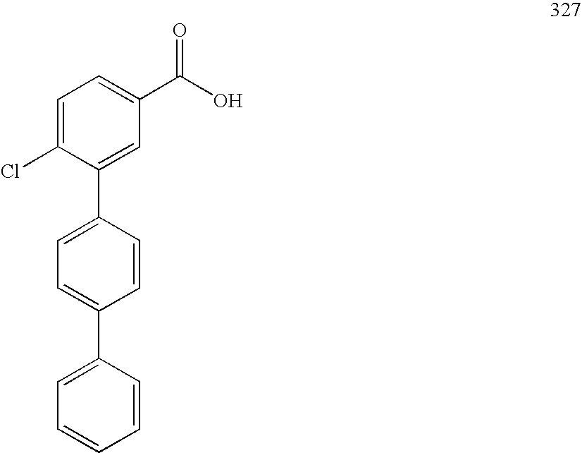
C1=C(Cl)C(C2=CC=C(C3=CC=CC=C3)C=C2)=CC(C(O)=O)=C1
